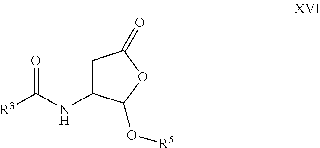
N(C1CC(=O)OC1O[R5])C([R3])=O
